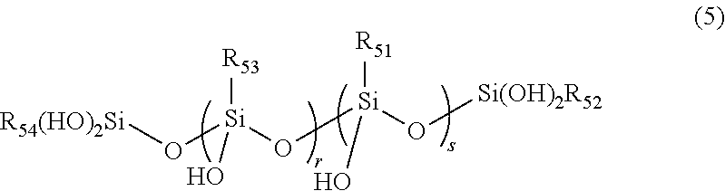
[R54(HO)2Si]O[Si](O[Si](O[Si(OH)2R52])(O)[R51])([R53])O
